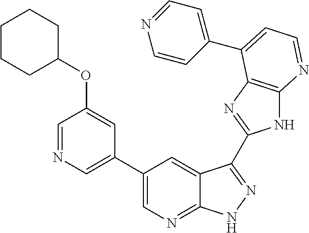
C1(C2=CN=C3C(=C2)C(C2=NC4=C(N2)N=CC=C4C2=CC=NC=C2)=NN3)=CN=CC(OC2CCCCC2)=C1
